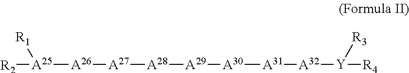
[R2][A25]([A26][A27][A28][A29][A30][A31][A32][Y]([R4])[R3])[R1]
